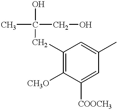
C1(CC(C)(CO)O)=C([CH3O])C([COOCH3])=CC(C)=C1
